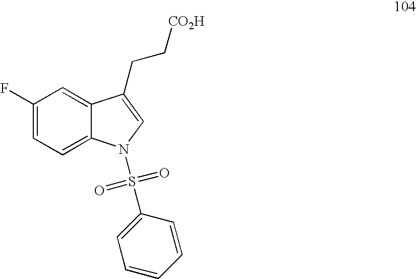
C1(F)=CC=C2C(=C1)C(CC[CO2H])=CN2S(C1=CC=CC=C1)(=O)=O
